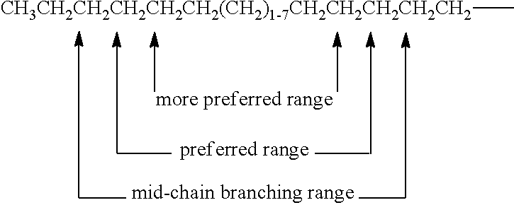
[CH3CH2CH2CH2CH2CH2(CH2)1-7CH2CH2CH2CH2CH2]C
